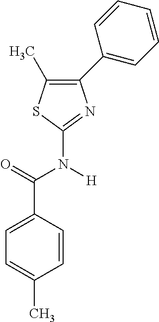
C1=CC(C(=O)N([H])C2=NC(C3=CC=CC=C3)=C(C)S2)=CC=C1C
